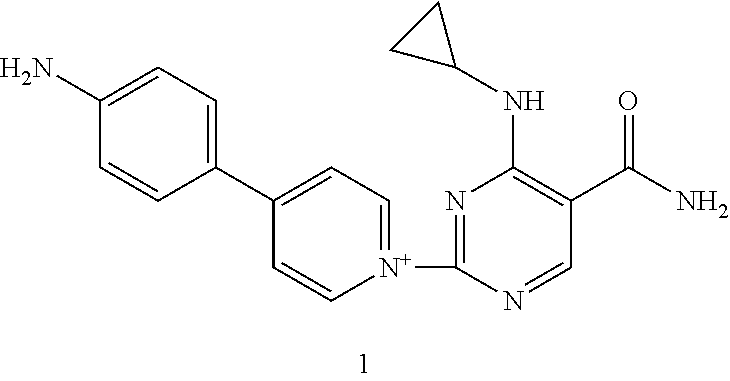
N1=C([N+]2=CC=C(C3=CC=C(N)C=C3)C=C2)N=CC(C(N)=O)=C1NC1CC1
